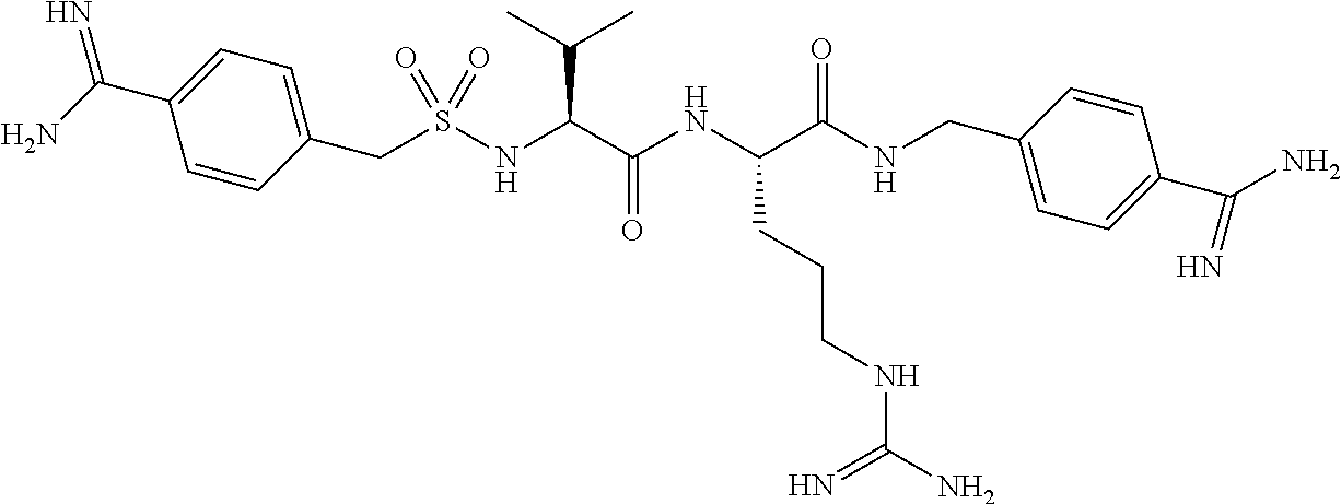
C(NC(C(NC(C(NS(CC1=CC=C(C(N)=N)C=C1)(=O)=O)C(C)C)=O)CCCNC(N)=N)=O)C1=CC=C(C(N)=N)C=C1
